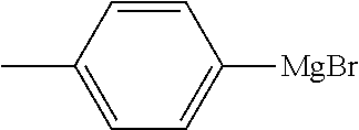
C1=C(C)C=CC([MgBr])=C1
